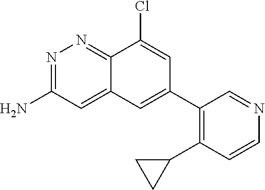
NC1=NN=C2C(=C1)C=C(C1=C(C3CC3)C=CN=C1)C=C2Cl
